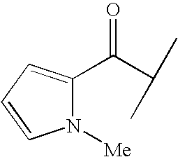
N1([Me])C(C(C(C)C)=O)=CC=C1
